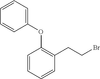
C1=CC=C(OC2=C(CCBr)C=CC=C2)C=C1
